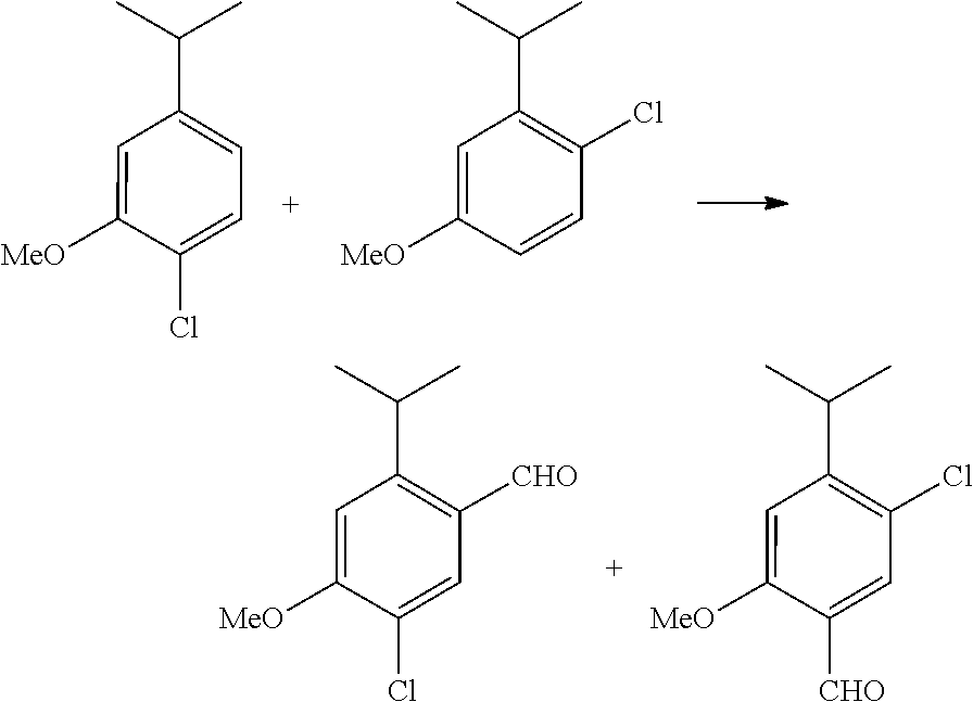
C1(Cl)=CC=C(C(C)C)C=C1[MeO].C1=CC(Cl)=C(C(C)C)C=C1[MeO].C1(Cl)=CC([CHO])=C(C(C)C)C=C1[MeO].C1([CHO])=CC(Cl)=C(C(C)C)C=C1[MeO]
